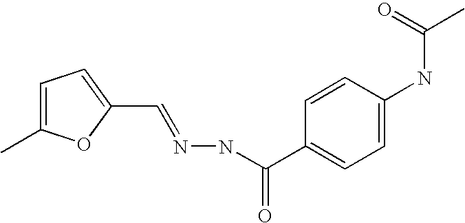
C1=C(C)OC(C=NNC(C2=CC=C(NC(C)=O)C=C2)=O)=C1
